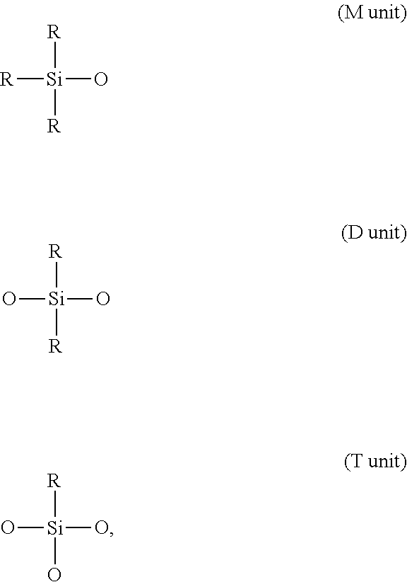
[R][Si](O)([R])[R].O[Si](O)([R])[R].O[Si](O)([R])O
